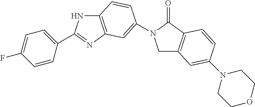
C1C2=C(C(=O)N1C1=CC3=C(NC(C4=CC=C(F)C=C4)=N3)C=C1)C=CC(N1CCOCC1)=C2
